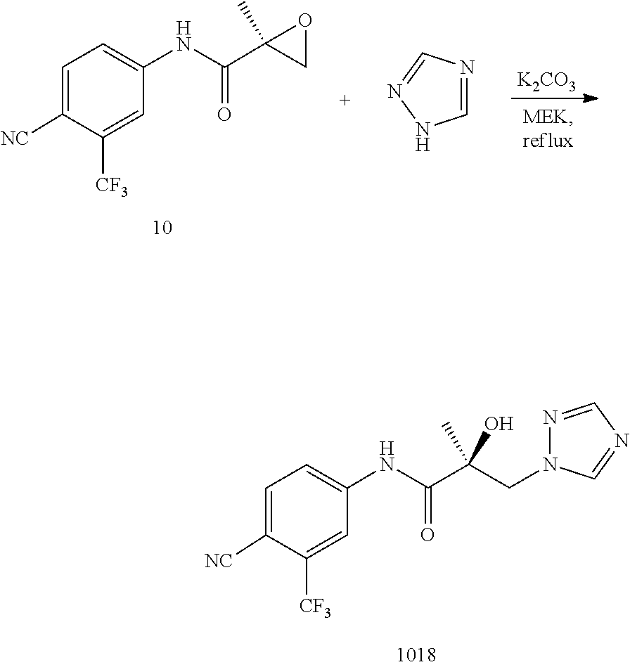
C1=C([NC])C([CF3])=CC(NC(=O)C2(C)CO2)=C1.C1=NNC=N1.[K2CO3].C1=C([NC])C([CF3])=CC(NC(=O)C(O)(CN2N=CN=C2)C)=C1
